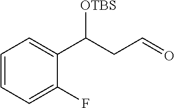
C1=CC=C(F)C(C(CC=O)[OTBS])=C1
